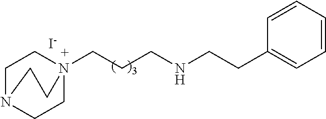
[I-].N12(CCCNCCC3=CC=CC=C3)CCN(CC1)CC2
